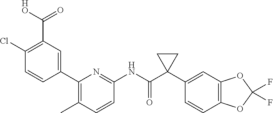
C1(Cl)=C(C([HO])=O)C=C(C2=C(C)C=CC(NC(C3(C4=CC5=C(C=C4)OC(F)(F)O5)CC3)=O)=N2)C=C1
